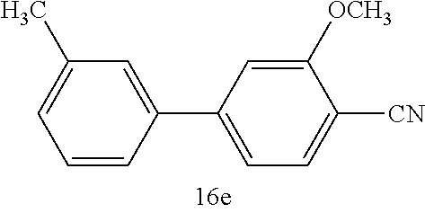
C1=CC(C2=CC=C([CN])C([OCH3])=C2)=CC(C)=C1
